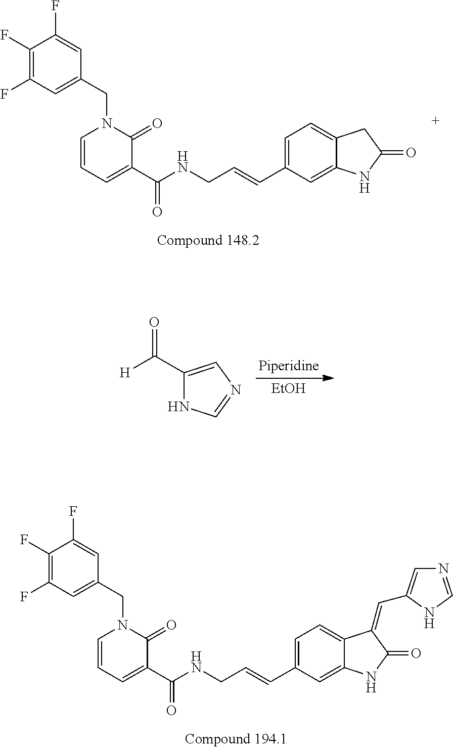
C12=CC(C=CCNC(C3=CC=CN(CC4=CC(F)=C(F)C(F)=C4)C3=O)=O)=CC=C1CC(=O)N2.[EtOH].C1(C([H])=O)=CN=CN1.C12=CC(C=CCNC(C3=CC=CN(CC4=CC(F)=C(F)C(F)=C4)C3=O)=O)=CC=C1C(=CC1=CN=CN1)C(=O)N2
